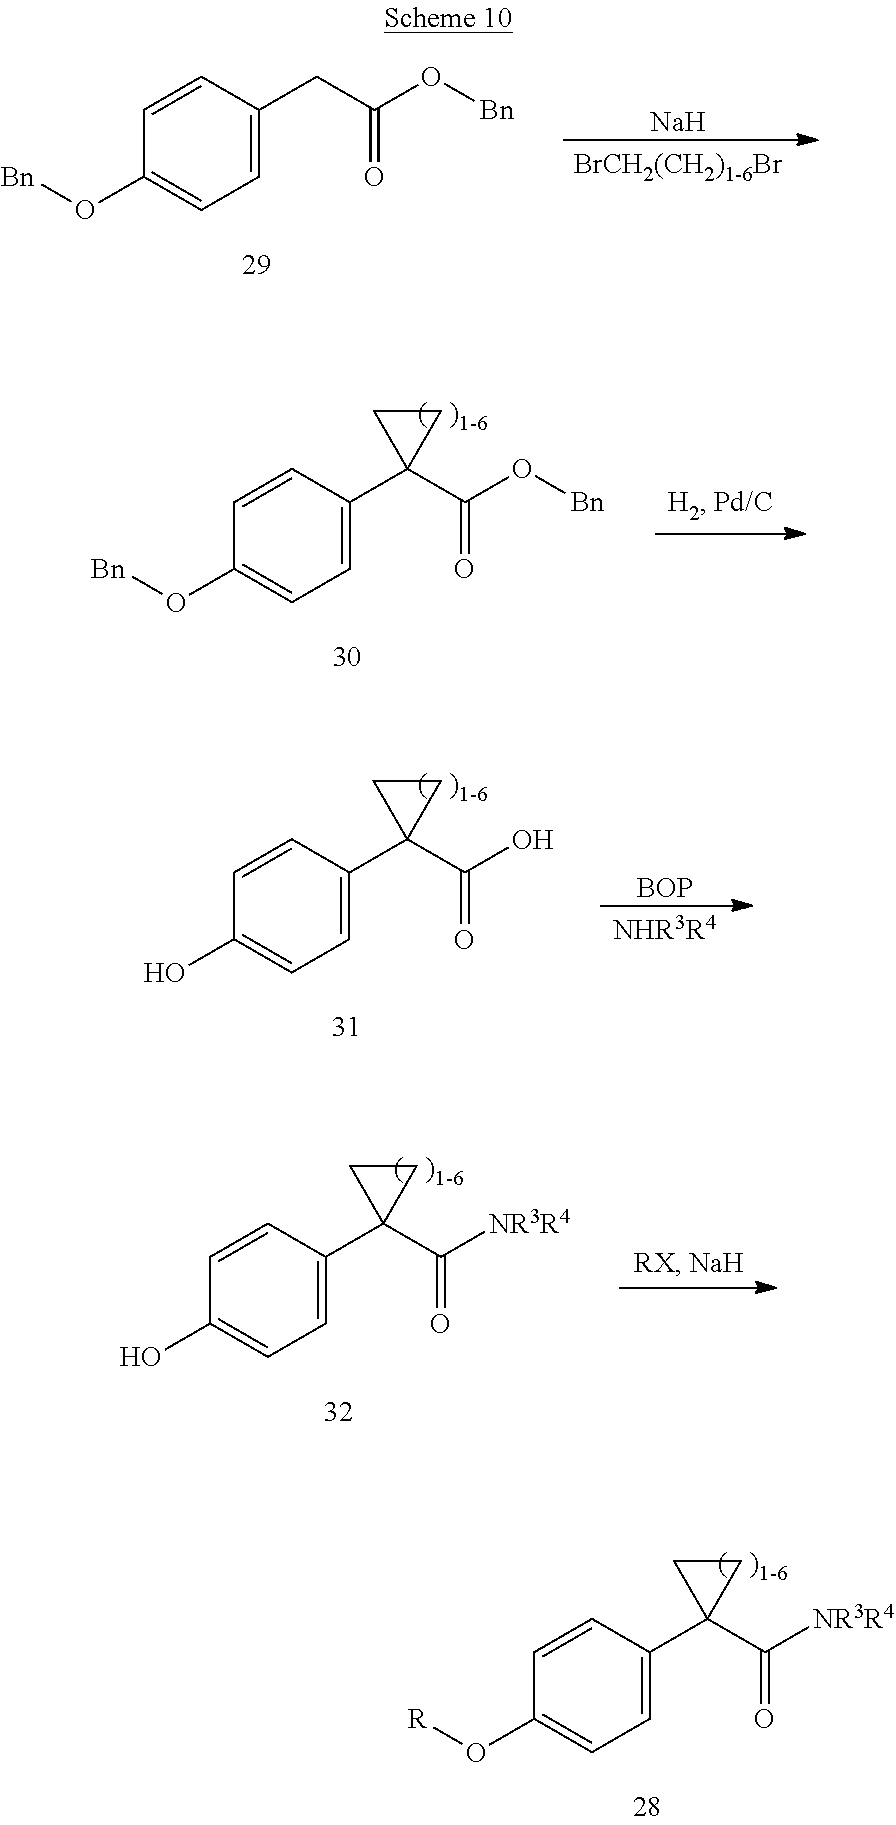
C1=CC(C2(C([NR3R4])=O)CC2)=CC=C1O[R].C1=CC(CC(O[Bn])=O)=CC=C1O[Bn].[Na].[BrCH2(CH2)1-6Br].C1=CC(C2(C(O[Bn])=O)CC2)=CC=C1O[Bn].C1=CC(C2(C(O)=O)CC2)=CC=C1O.[BOP].[NHR3R4].C1=CC(C2(C([NR3R4])=O)CC2)=CC=C1O
